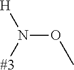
O(N([#3])[H])C
